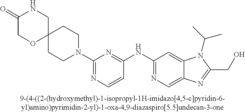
C(C1=NC2=CN=C(NC3=NC(N4CCC5(CC4)CNC(=O)CO5)=NC=C3)C=C2N1C(C)C)O
